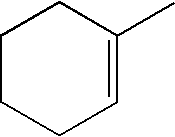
C1CCC=C(C)C1
